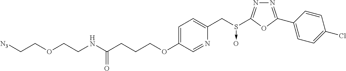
N1=C(C2=CC=C(Cl)C=C2)OC(S(CC2=CC=C(OCCCC(NCCOCC[N3])=O)C=N2)->O)=N1
